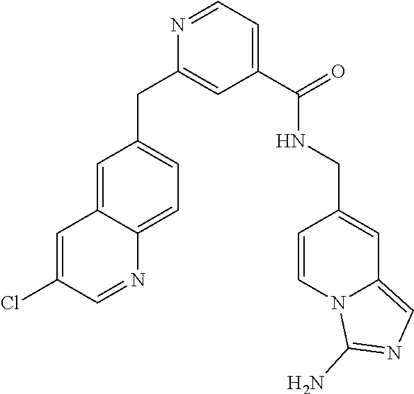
C1=NC(CC2=CC=C3C(=C2)C=C(Cl)C=N3)=CC(C(=O)NCC2=CC3=CN=C(N)N3C=C2)=C1
